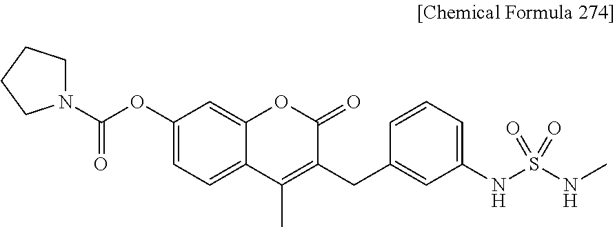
C12=CC=C(OC(N3CCCC3)=O)C=C1OC(=O)C(CC1=CC(NS(NC)(=O)=O)=CC=C1)=C2C
